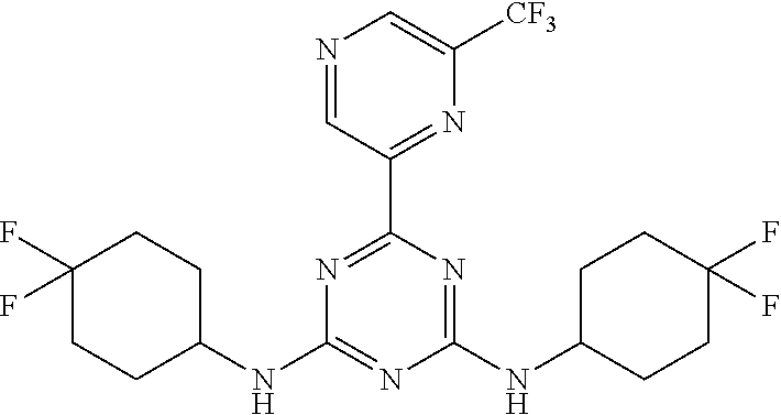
C1(F)(F)CCC(NC2=NC(NC3CCC(F)(F)CC3)=NC(C3=NC([CF3])=CN=C3)=N2)CC1
